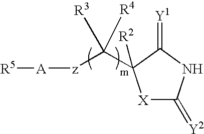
[X]1C(=[Y2])NC(=[Y1])C1(C([z][A][R5])([R4])[R3])[R2]
